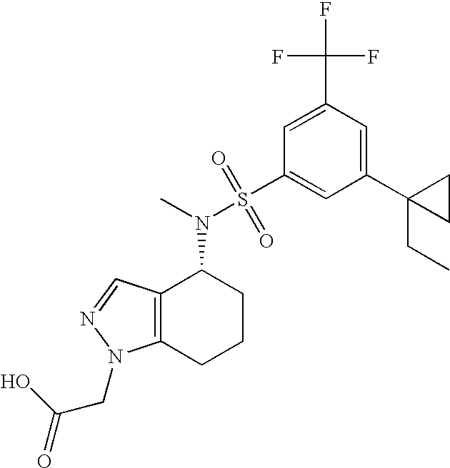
C1(C2(CC)CC2)=CC(C(F)(F)F)=CC(S(N(C)C2C3=C(CCC2)N(CC(=O)O)N=C3)(=O)=O)=C1
